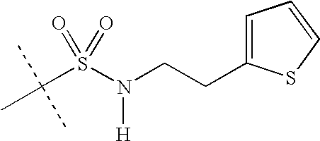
C(S(N(CCC1=CC=CS1)[H])(=O)=O)(C)(C)C
